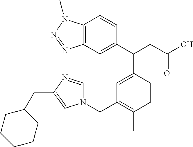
CC1=C(C(CC(O)=O)C2=CC(CN3C=NC(CC4CCCCC4)=C3)=C(C)C=C2)C=CC2=C1N=NN2C
